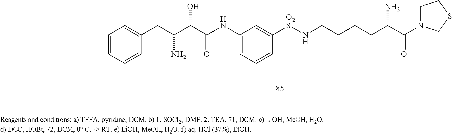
N(C1=CC=CC([O2S]NCCCCC(C(=O)N2CCSC2)N)=C1)C(C(C(CC1=CC=CC=C1)N)O)=O
